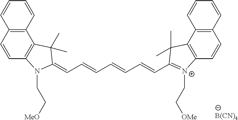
C12=C(C(C)(C)C(=CC=CC=CC=CC3=[N+](CC[OMe])C4=C(C3(C)C)C3=C(C=C4)C=CC=C3)N1CC[MeO])C1=C(C=C2)C=CC=C1.[B(CN)4]
